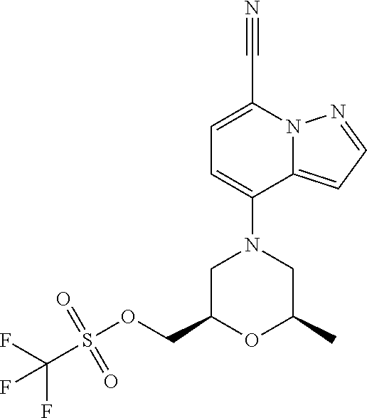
C1=C(C#N)N2C(=CC=N2)C(N2CC(COS(C(F)(F)F)(=O)=O)OC(C)C2)=C1
